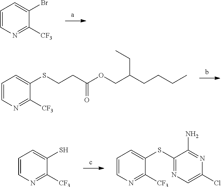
C1=CN=C([CF3])C(Br)=C1.C1=CN=C([CF3])C(SCCC(OCC(CCCC)CC)=O)=C1.C1=CN=C([CF3])C(S)=C1.C1=CN=C([CF3])C(SC2=NC=C(Cl)N=C2N)=C1
